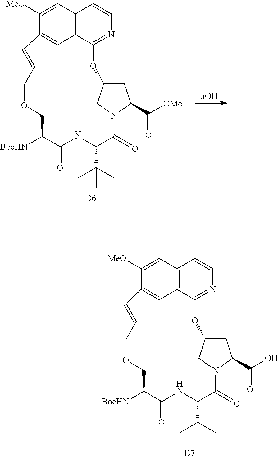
[LiOH].C1([MeO])=CC2=C3C=C1C=CCOCC([BocHN])C(=O)NC(C(C)(C)C)C(=O)N1CC(CC1C([OMe])=O)OC3=NC=C2.[B6].C1([MeO])=CC2=C3C=C1C=CCOCC([BocHN])C(=O)NC(C(C)(C)C)C(=O)N1CC(CC1C(O)=O)OC3=NC=C2.[B7]
